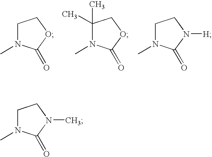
C1N(C)C(=O)OC1.C1(C)(C)N(C)C(=O)OC1.C1N(C)C(=O)N([H])C1.C1N(C)C(=O)N(C)C1
